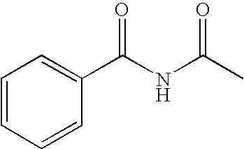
C1=CC=CC=C1C(=O)NC(=O)C
